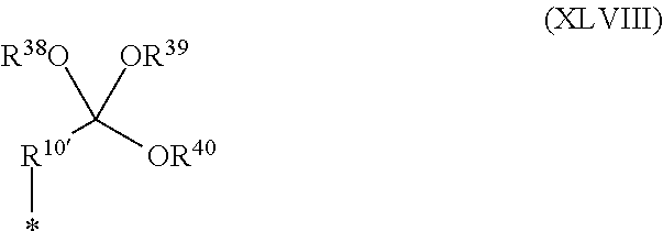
[R10](C([OR40])([R38O])[OR39])*
